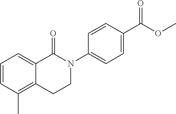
C1=CC(C)=C2C(=C1)C(=O)N(C1=CC=C(C(OC)=O)C=C1)CC2
